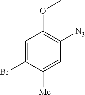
C1=C(Br)C([Me])=CC([N3])=C1OC
